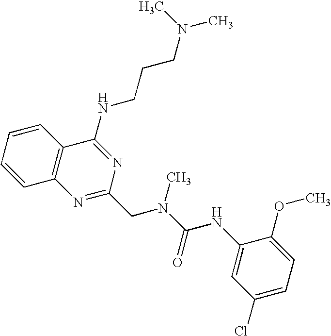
C1=CC=CC2=C1N=C(CN(C(=O)NC1=CC(Cl)=CC=C1OC)C)N=C2NCCCN(C)C
